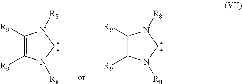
C1([R9])=C([R9])N([R8])CN1[R8].C1([R9])C([R9])N([R8])CN1[R8]
